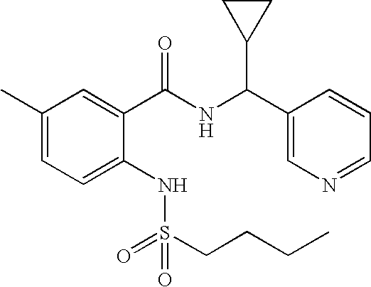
C1(C)=CC=C(NS(CCCC)(=O)=O)C(C(NC(C2=CN=CC=C2)C2CC2)=O)=C1
